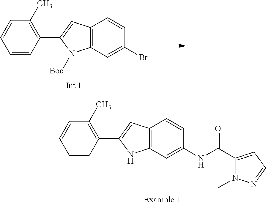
C1(C2=CC3=C(N2)C=C(NC(=O)C2=CC=NN2C)C=C3)=C(C)C=CC=C1.C1(C2=CC3=C(N2[Boc])C=C(Br)C=C3)=C(C)C=CC=C1
